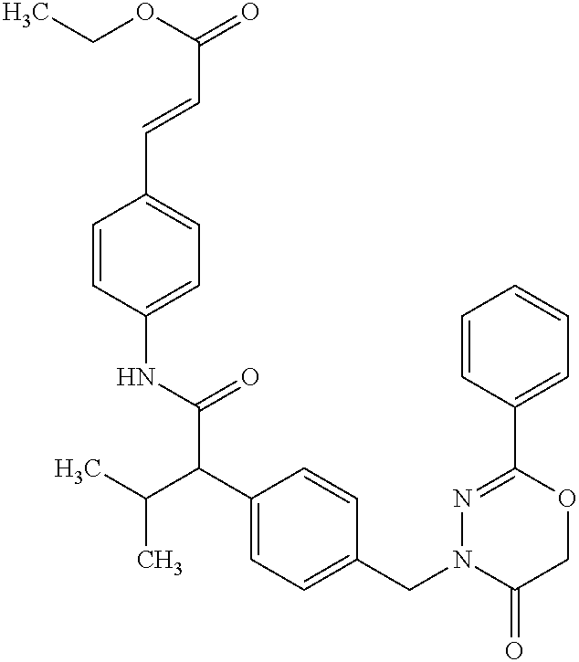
C1(NC(C(C2=CC=C(CN3C(=O)COC(C4=CC=CC=C4)=N3)C=C2)C(C)C)=O)=CC=C(C=CC(=O)OCC)C=C1
